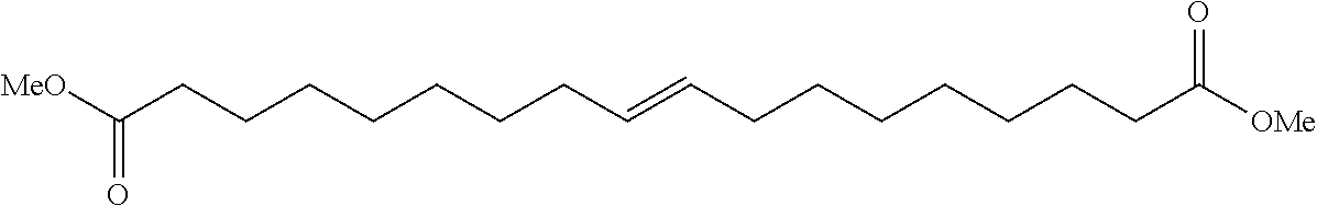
C(CC=CCCCCCCCC([OMe])=O)CCCCCC([MeO])=O
